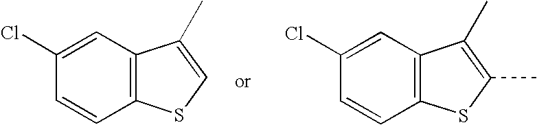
C12=C(C=C(Cl)C=C1)C(C)=CS2.C12=C(C=C(Cl)C=C1)C(C)=C(C)S2
